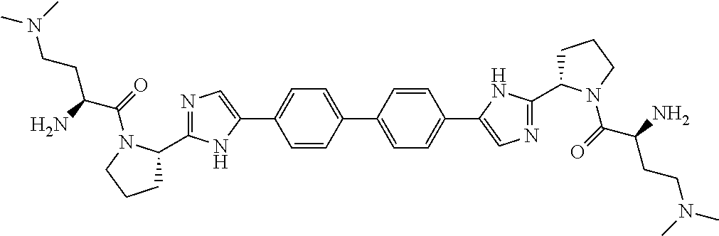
C1=CC(C2=CC=C(C3=CN=C(C4CCCN4C(=O)C(N)CCN(C)C)N3)C=C2)=CC=C1C1=CN=C(C2CCCN2C(=O)C(CCN(C)C)N)N1
